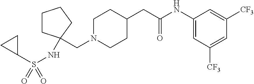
C(N1CCC(CC(NC2=CC([CF3])=CC([CF3])=C2)=O)CC1)C1(NS(=O)(C2CC2)=O)CCCC1
